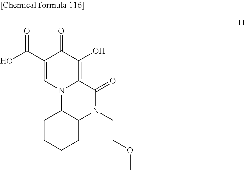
C1(C(O)=O)=CN2C(=C(O)C1=O)C(=O)N(CCOC)C1C2CCCC1
